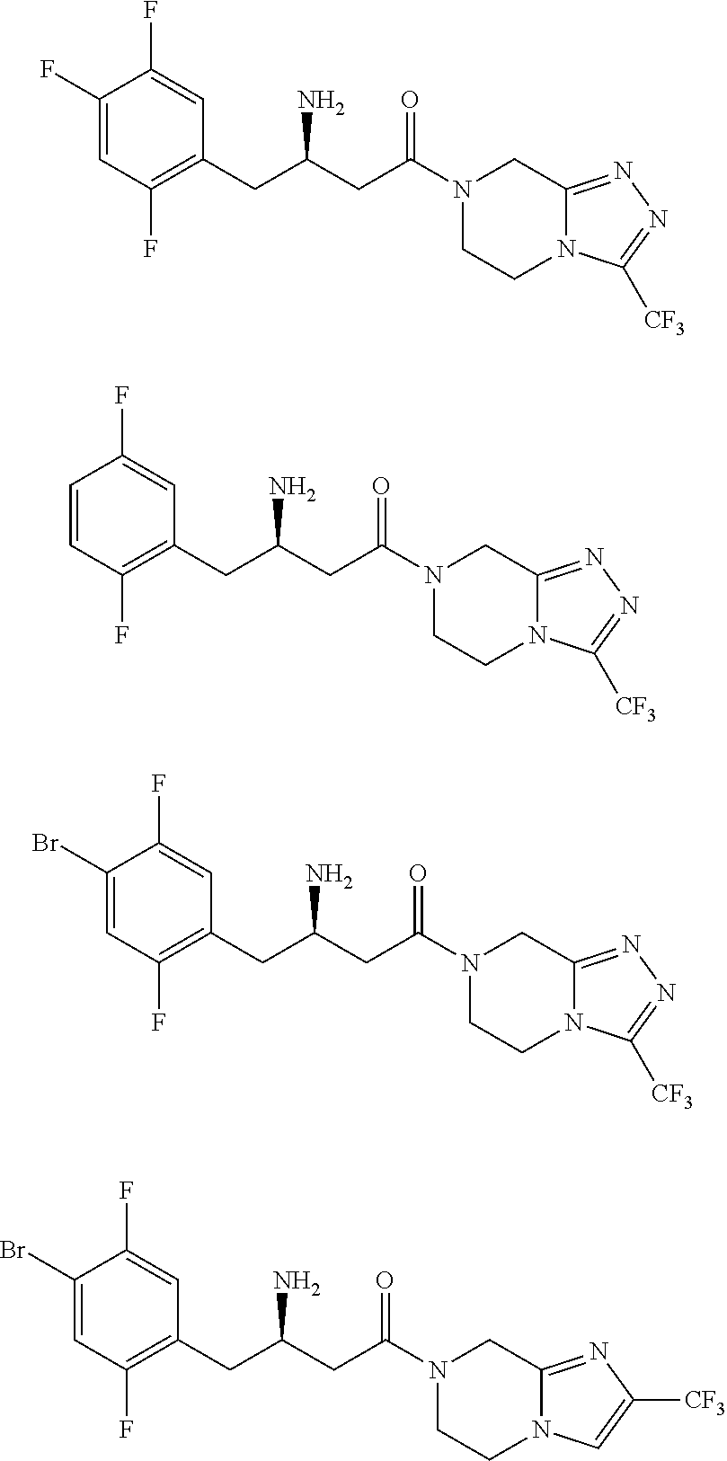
C1(F)=CC(F)=C(CC(CC(N2CC3=NN=C([CF3])N3CC2)=O)N)C=C1F.C1=CC(F)=C(CC(CC(N2CC3=NN=C([CF3])N3CC2)=O)N)C=C1F.C1(Br)=CC(F)=C(CC(CC(N2CC3=NN=C([CF3])N3CC2)=O)N)C=C1F.C1(Br)=CC(F)=C(CC(CC(N2CC3=NC([CF3])=CN3CC2)=O)N)C=C1F
